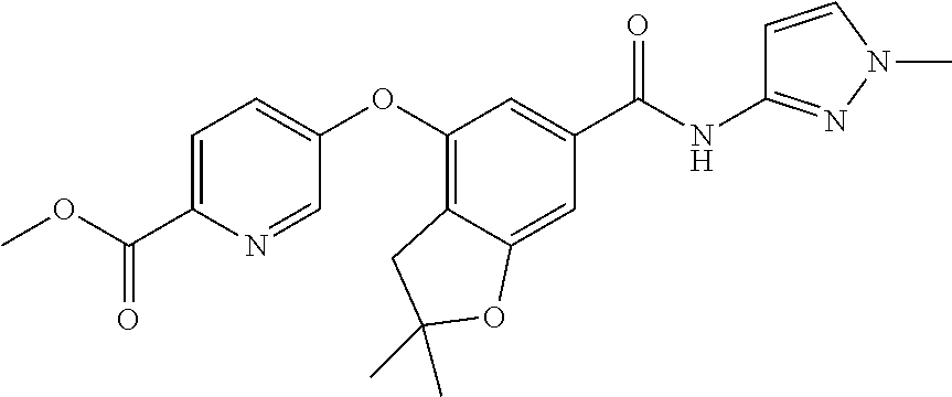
C1=C(C(=O)OC)N=CC(OC2=C3C(=CC(C(NC4=NN(C)C=C4)=O)=C2)OC(C)(C)C3)=C1
